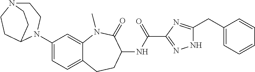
C1=C(N2C3CCN(CC2)CC3)C=C2C(=C1)CCC(NC(C1=NNC(CC3=CC=CC=C3)=N1)=O)C(=O)N2C
